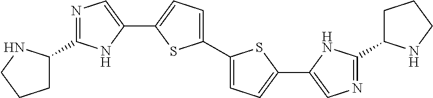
C1(C2=CC=C(C3=CC=C(C4=CN=C(C5CCCN5)N4)S3)S2)=CN=C(C2CCCN2)N1
